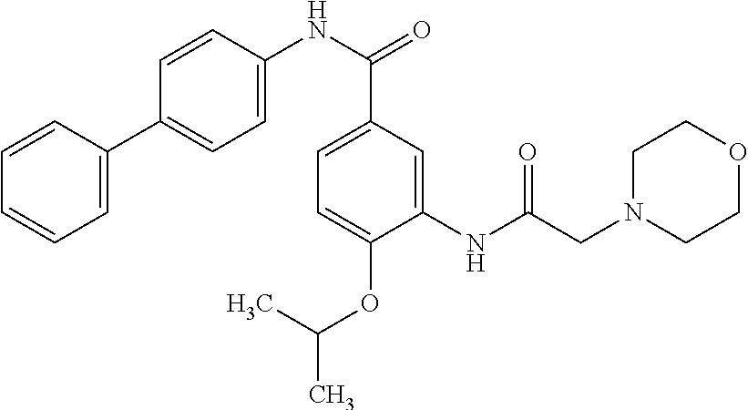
C1=C(C(NC2=CC=C(C3=CC=CC=C3)C=C2)=O)C=C(NC(CN2CCOCC2)=O)C(OC(C)C)=C1
